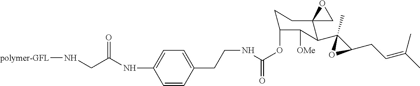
C(OC1CCC2(C(C3(C)C(CC=C(C)C)O3)C1[OMe])CO2)(=O)NCCC1=CC=C(NC(=O)CN[polymer-GFL])C=C1
